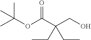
OCC(C(OC(C)(C)C)=O)(CC)CC
